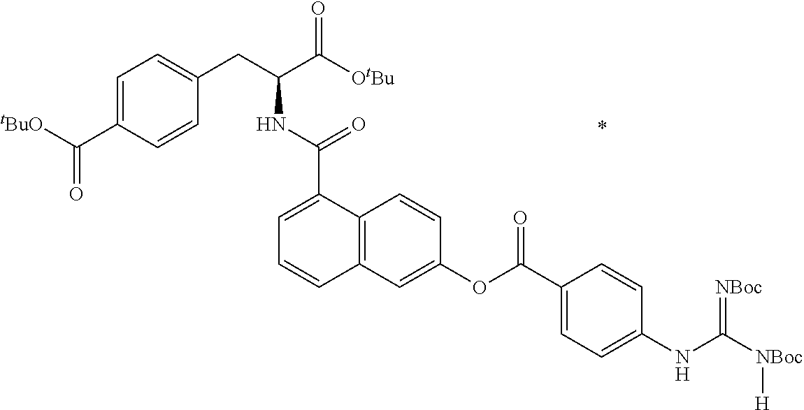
C12=C(C=C(OC(=O)C3=CC=C(NC(=[NBoc])[NBoc][H])C=C3)C=C1)C=CC=C2C(NC(CC1=CC=C(C(=O)[tBuO])C=C1)C([OtBu])=O)=O
